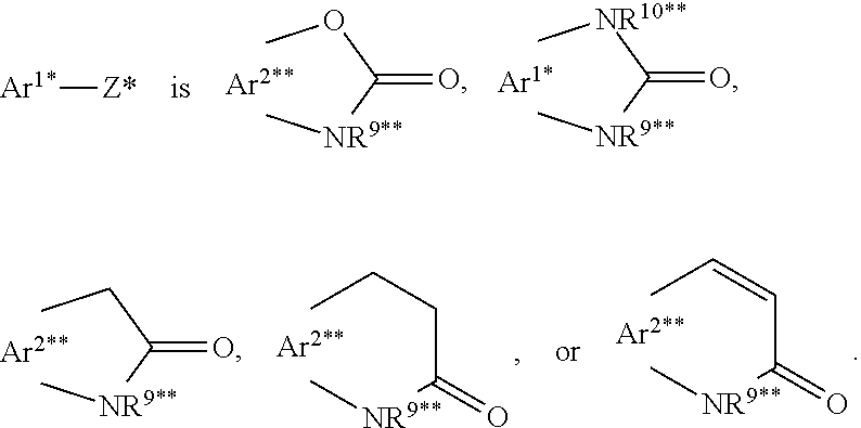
COC([NR9**]C)=O.C[NR10**]C([NR9**]C)=O.[Ar1*][Z*].CCC([NR9**]C)=O.CCCC([NR9**]C)=O.CC=CC([NR9**]C)=O
